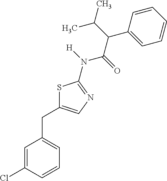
S1C(CC2=CC=CC(Cl)=C2)=CN=C1N(C(C(C1=CC=CC=C1)C(C)C)=O)[H]
